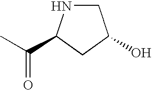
C1NC(C(C)=O)CC1O
